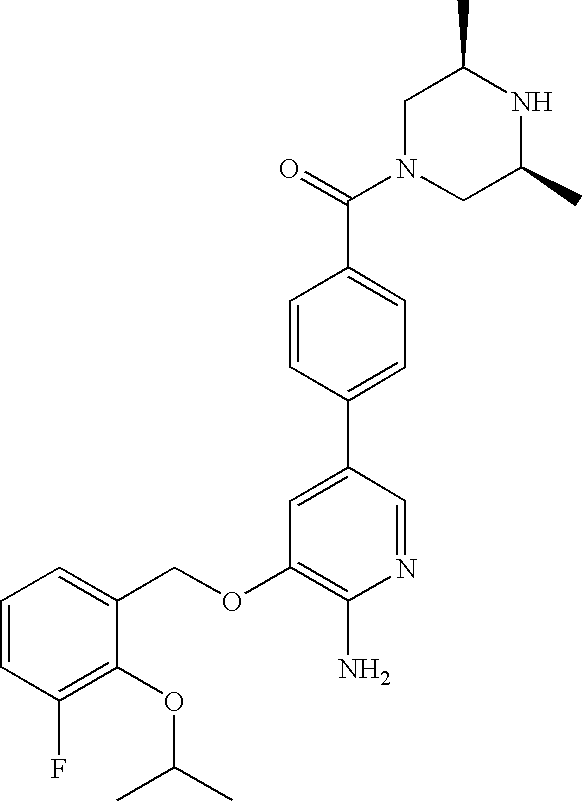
C1=CC(F)=C(OC(C)C)C(COC2=C(N)N=CC(C3=CC=C(C(=O)N4CC(C)NC(C)C4)C=C3)=C2)=C1
